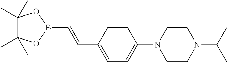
C1(C)(C)C(C)(C)OB(C=CC2=CC=C(N3CCN(C(C)C)CC3)C=C2)O1
